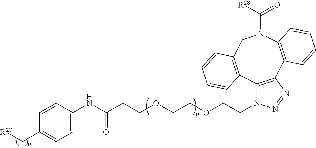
[R27]CC1=CC=C(NC(CCOCCOCCN2C3=C(N=N2)C2=C(N(C([R28])=O)CC4=C3C=CC=C4)C=CC=C2)=O)C=C1
